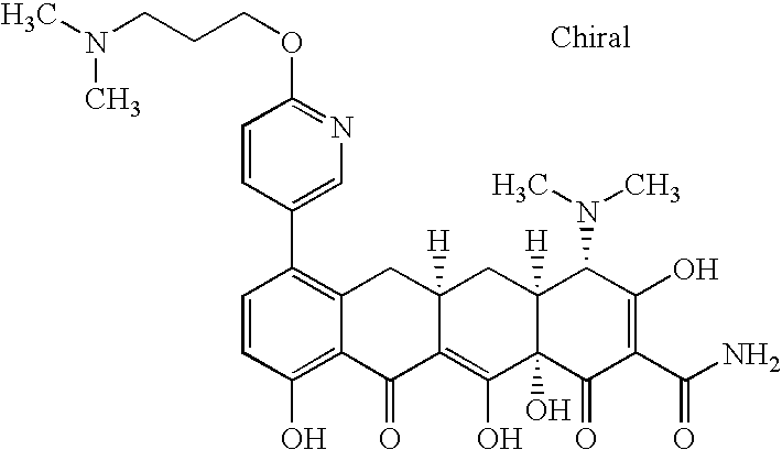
C1=CC(O)=C2C(=C1C1=CN=C(OCCCN(C)C)C=C1)CC1([H])C(=C(O)C3(O)C([H])(C1)C(N(C)C)C(O)=C(C(N)=O)C3=O)C2=O
